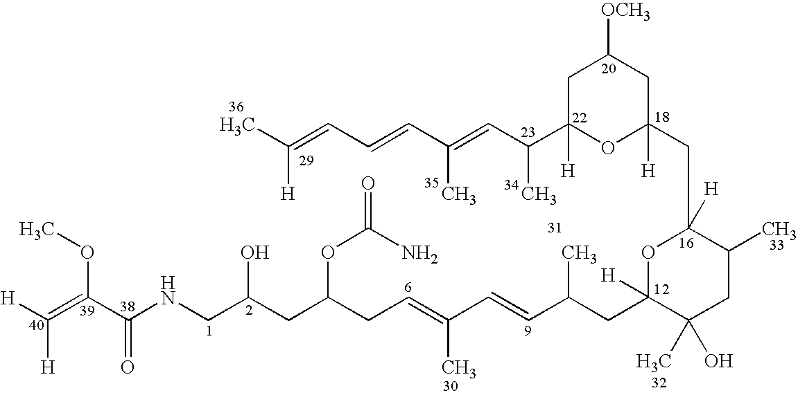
[H]C(=C(C(NCC(CC(CC=C(C=CC(CC1([H])C(C)(O)CC(C)C(CC2([H])CC([OCH3])CC(C(C=C(C=CC=C(C)[H])C)C)([H])O2)([H])O1)C)C)OC(=O)N)O)=O)OC)[H]
